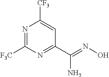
N1=C([F3C])N=C(C(=NO)N)C=C1[CF3]
